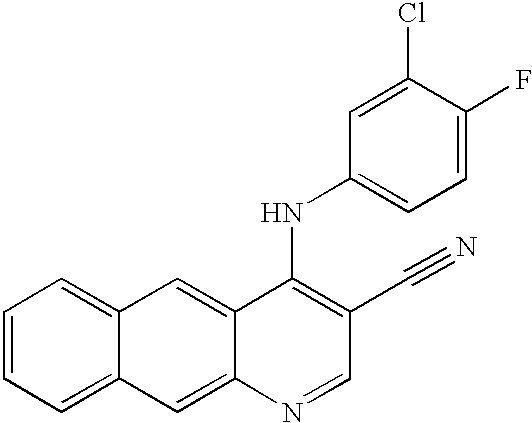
C1=CC=C2C(=C1)C=C1C(=C2)N=CC(C#N)=C1NC1=CC=C(F)C(Cl)=C1
